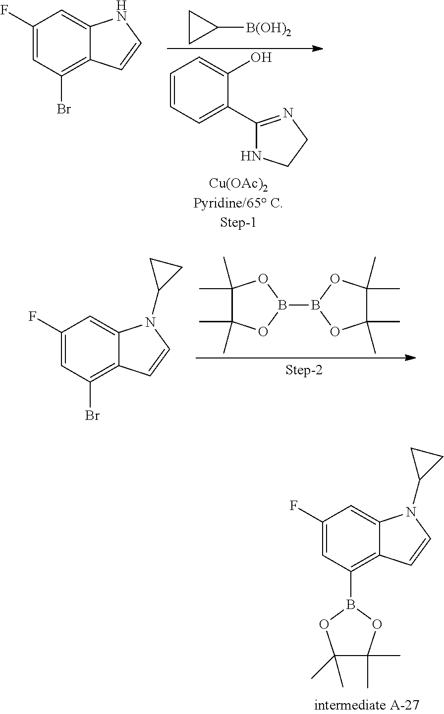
C1(F)=CC(Br)=C2C(=C1)NC=C2.C1CC1[B(OH)2].C1=CC=C(C2=NCCN2)C(O)=C1.C1(F)=CC(Br)=C2C(=C1)N(C1CC1)C=C2.C1(C)(C)C(C)(C)OB(B2OC(C)(C)C(C)(C)O2)O1.C1(F)=CC(B2OC(C)(C)C(C)(C)O2)=C2C(=C1)N(C1CC1)C=C2
